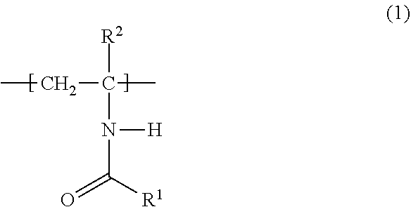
CCC(C)([R2])N([H])C([R1])=O
